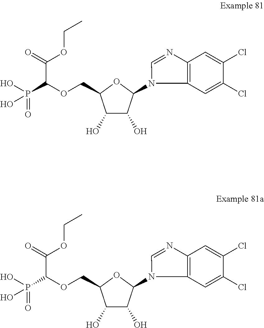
OC1C(O)C(N2C3=C(N=C2)C=C(Cl)C(Cl)=C3)OC1COC(P(O)(O)=O)C(OCC)=O.OC1C(O)C(N2C3=C(N=C2)C=C(Cl)C(Cl)=C3)OC1COC(P(O)(O)=O)C(OCC)=O
